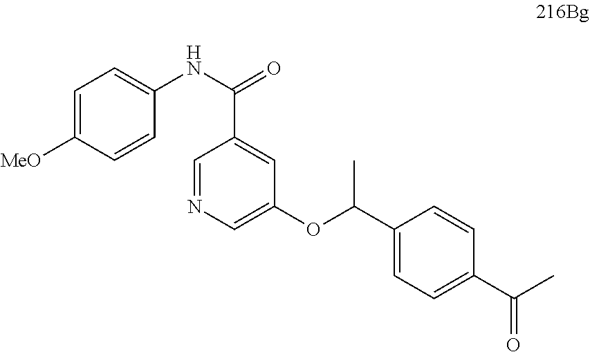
C1=C([MeO])C=CC(NC(=O)C2=CC(OC(C3=CC=C(C(C)=O)C=C3)C)=CN=C2)=C1
